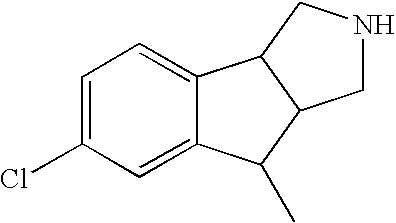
C1=C(Cl)C=C2C(=C1)C1C(C2C)CNC1
